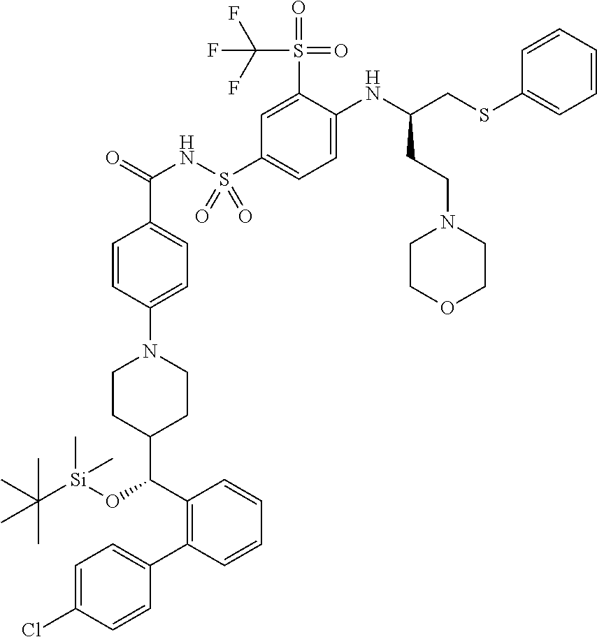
N(C(=O)C1=CC=C(N2CCC(C(C3=C(C4=CC=C(Cl)C=C4)C=CC=C3)O[Si](C)(C)C(C)(C)(C)C)CC2)C=C1)S(C1=CC=C(NC(CSC2=CC=CC=C2)CCN2CCOCC2)C(S(C(F)(F)F)(=O)=O)=C1)(=O)=O
